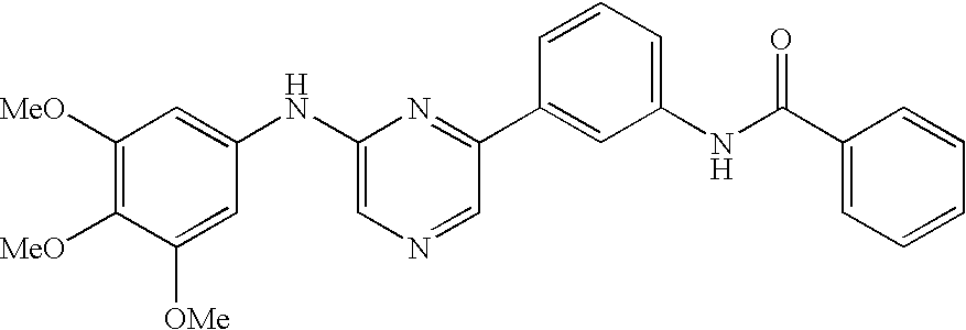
C1([MeO])=C([MeO])C([OMe])=CC(NC2=CN=CC(C3=CC(NC(=O)C4=CC=CC=C4)=CC=C3)=N2)=C1
